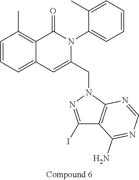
C1=CC=C2C(=C1C)C(=O)N(C1=CC=CC=C1C)C(CN1N=C(I)C3=C1N=CN=C3N)=C2
